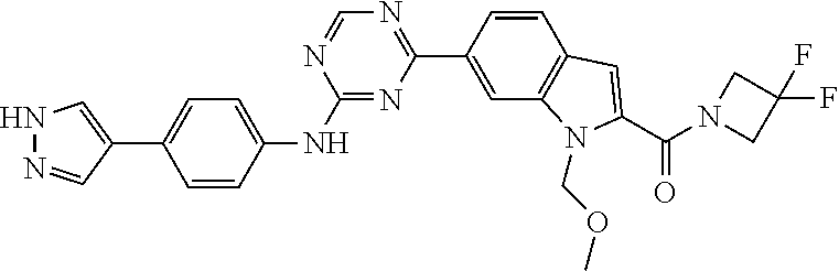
C1(NC2=CC=C(C3=CNN=C3)C=C2)=NC(C2=CC3=C(C=C2)C=C(C(N2CC(F)(F)C2)=O)N3COC)=NC=N1
